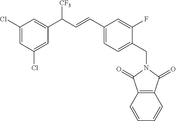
C1(Cl)=CC(Cl)=CC(C(C=CC2=CC=C(CN3C(=O)C4=C(C=CC=C4)C3=O)C(F)=C2)[CF3])=C1
